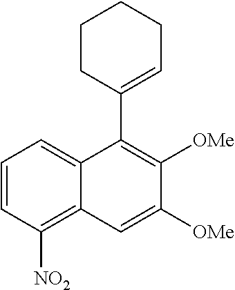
[NO2]C1=C2C(=CC=C1)C(C1=CCCCC1)=C([OMe])C([OMe])=C2
